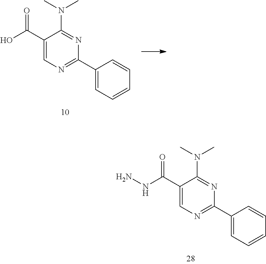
C1(C(O)=O)=CN=C(C2=CC=CC=C2)N=C1N(C)C.C1(C(NN)=O)=CN=C(C2=CC=CC=C2)N=C1N(C)C
